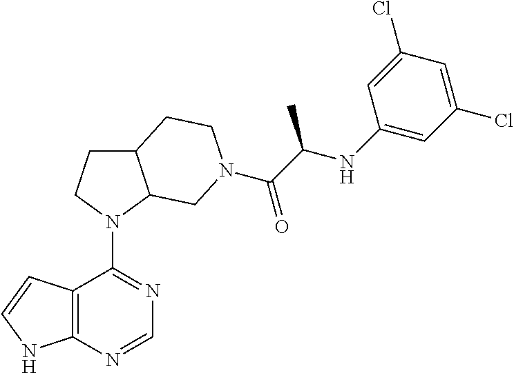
N1(C2=NC=NC3=C2C=CN3)C2C(CC1)CCN(C(C(NC1=CC(Cl)=CC(Cl)=C1)C)=O)C2
